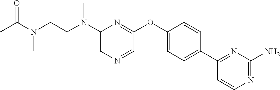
N(C1=CN=CC(OC2=CC=C(C3=NC(N)=NC=C3)C=C2)=N1)(CCN(C(=O)C)C)C
